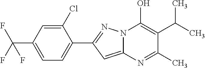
C12=CC(C3=CC=C(C(F)(F)F)C=C3Cl)=NN1C(O)=C(C(C)C)C(C)=N2
